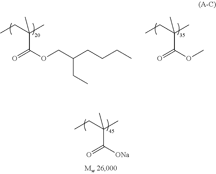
O=C(OCC(CCCC)CC)C(C)(CC)C.O=C(OC)C(C)(CC)C.O=C([ONa])C(C)(CC)C
